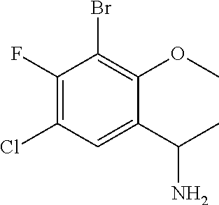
C1(F)=C(Cl)C=C(C(C)N)C(OC)=C1Br
